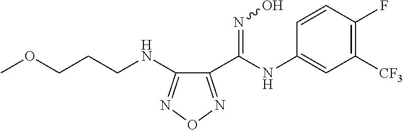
COCCCNC1=NON=C1C(NC1=CC([CF3])=C(F)C=C1)=NO
